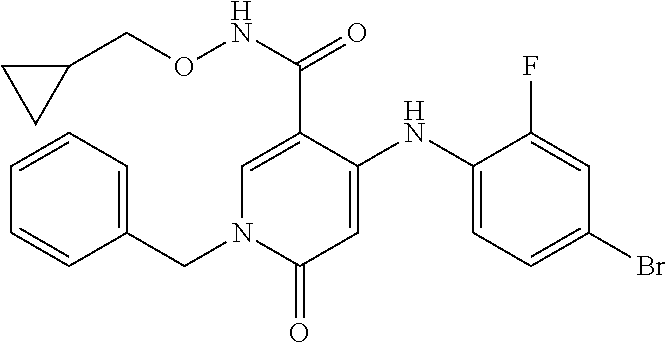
C1=C(C(NOCC2CC2)=O)C(NC2=CC=C(Br)C=C2F)=CC(=O)N1CC1=CC=CC=C1
